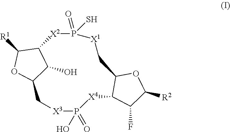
C12C([R1])OC(C1O)C[X3]P(O)(=O)[X4]C1C(OC([R2])C1F)C[X1]P(=O)(S)[X2]2
